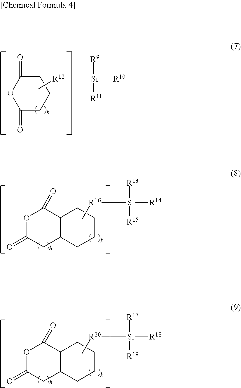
C1(=O)OC(=O)CCC1.C[R12][Si]([R9])([R11])[R10].C12C(CCCC1)CC(=O)OC2=O.[Si]([R13])([R15])([R14])[R16]C.C12C(CCCC1)CC(=O)OC2=O.[Si]([R17])([R19])([R18])[R20]C
